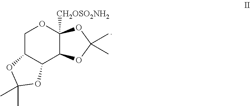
C1C2C(C3C([CH2OSO2NH2])(O1)OC(C)(C)O3)OC(C)(C)O2
